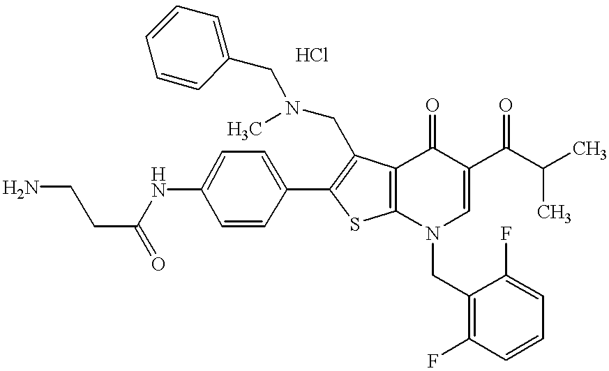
C1(NC(CCN)=O)=CC=C(C2=C(CN(C)CC3=CC=CC=C3)C3=C(S2)N(CC2=C(F)C=CC=C2F)C=C(C(C(C)C)=O)C3=O)C=C1
